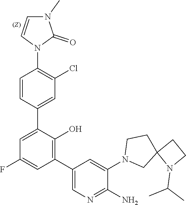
C1(F)=CC(C2=CN=C(N)C(N3CC4(CC3)N(C(C)C)CC4)=C2)=C(O)C(C2=CC(Cl)=C(N3C(=O)N(C)C=C3)C=C2)=C1
